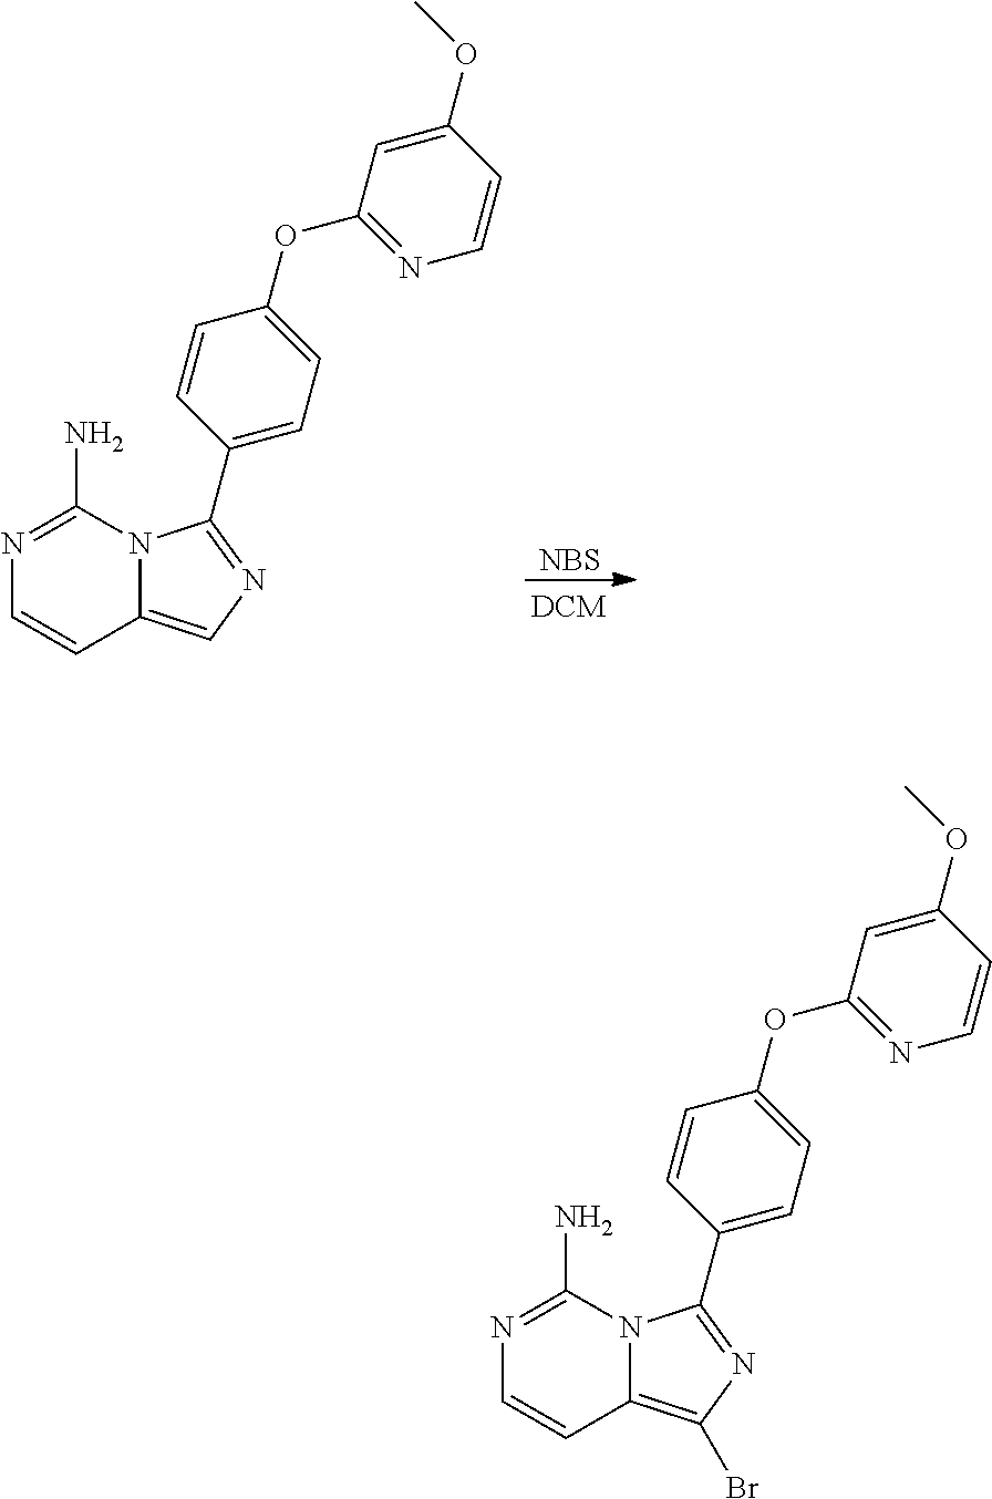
N1=C(N)N2C(=CN=C2C2=CC=C(OC3=NC=CC(OC)=C3)C=C2)C=C1.[NBS].N1=C(N)N2C(=C(Br)N=C2C2=CC=C(OC3=NC=CC(OC)=C3)C=C2)C=C1
